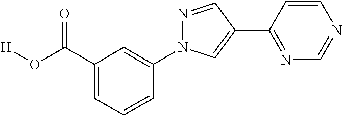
C1=CC(C2=CN(C3=CC(C(O[H])=O)=CC=C3)N=C2)=NC=N1
